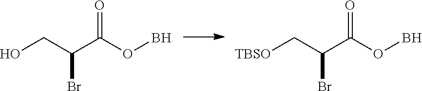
OCC(C(OB)=O)Br.[TBSO]CC(C(OB)=O)Br
